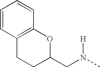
C1=CC2=C(C=C1)OC(CN(C)[H])CC2
